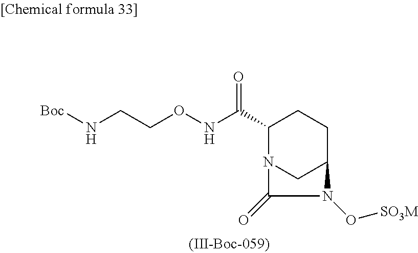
C1(C(NOCCN[Boc])=O)N2CC(CC1)N(O[SO3M])C2=O
